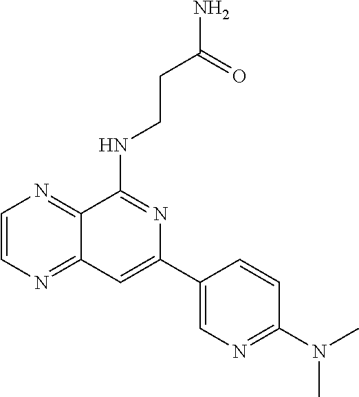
C1=CN=C2C(=N1)C(NCCC(N)=O)=NC(C1=CN=C(N(C)C)C=C1)=C2
